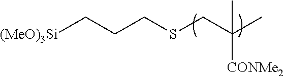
[(MeO)3Si]CCCSCC(C)([CONMe2])C
